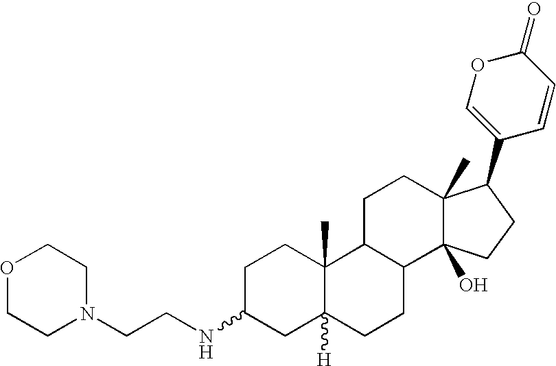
C1CC(NCCN2CCOCC2)CC2([H])C1(C)C1C(CC2)C2(O)C(C)(CC1)C(C1=COC(=O)C=C1)CC2
